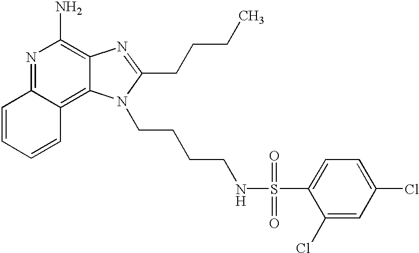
N1=C2C(=C3C(=C1N)N=C(CCCC)N3CCCCNS(C1=CC=C(Cl)C=C1Cl)(=O)=O)C=CC=C2
